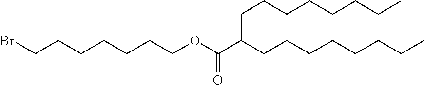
BrCCCCCCCOC(C(CCCCCCCC)CCCCCCCC)=O
